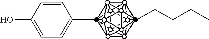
CC1=CC=C(O)C=C1.CCCCC
